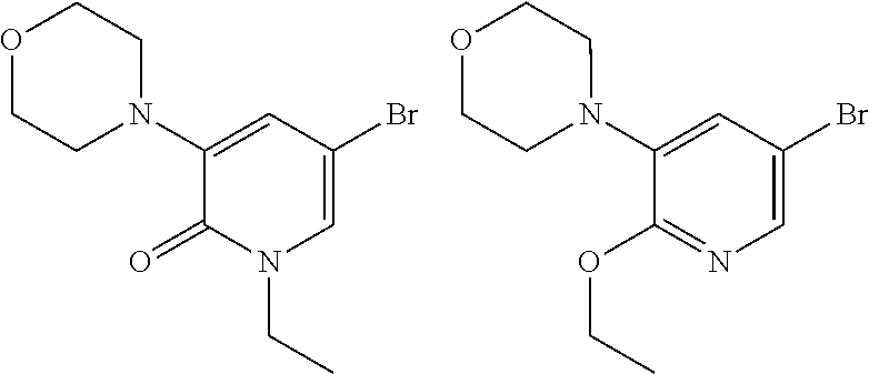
C1(N2CCOCC2)=CC(Br)=CN(CC)C1=O.C1(N2CCOCC2)=CC(Br)=CN=C1OCC
